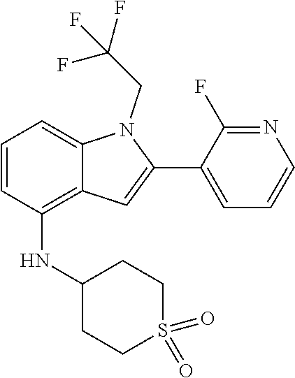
O=S1(=O)CCC(NC2=C3C(=CC=C2)N(CC(F)(F)F)C(C2=CC=CN=C2F)=C3)CC1
